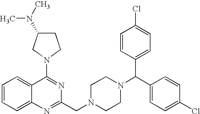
C1=CC=C2C(=C1)N=C(CN1CCN(C(C3=CC=C(Cl)C=C3)C3=CC=C(Cl)C=C3)CC1)N=C2N1CCC(N(C)C)C1
